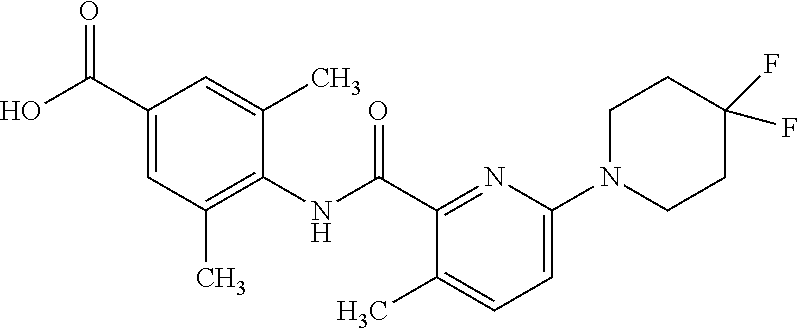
C1(C(O)=O)=CC(C)=C(NC(C2=NC(N3CCC(F)(F)CC3)=CC=C2C)=O)C(C)=C1
